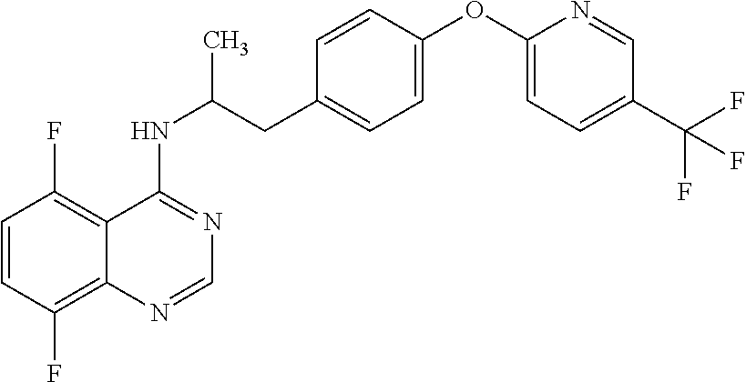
C1=CC(F)=C2C(=C1F)C(NC(CC1=CC=C(OC3=CC=C(C(F)(F)F)C=N3)C=C1)C)=NC=N2
